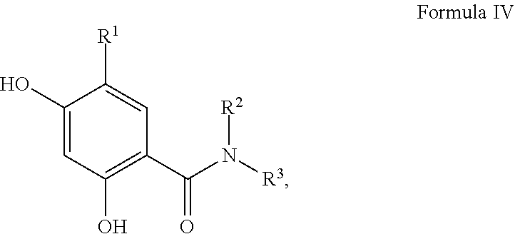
C1(O)=CC(O)=C(C(N([R3])[R2])=O)C=C1[R1]
